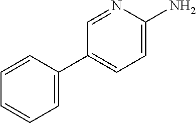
C1=C(C2=CC=C(N)N=C2)C=CC=C1
